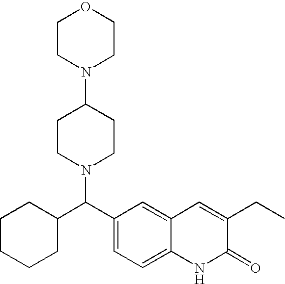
C(C1=CC=C2C(=C1)C=C(CC)C(=O)N2)(N1CCC(N2CCOCC2)CC1)C1CCCCC1
